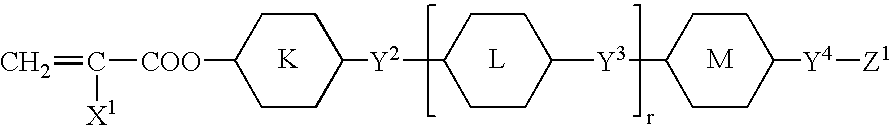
C=C([X1])[COO]C1CCC([Y2]C2CCC([Y3]C3CCC([Y4][Z1])CC3)CC2)CC1.[K].[L].[M]
